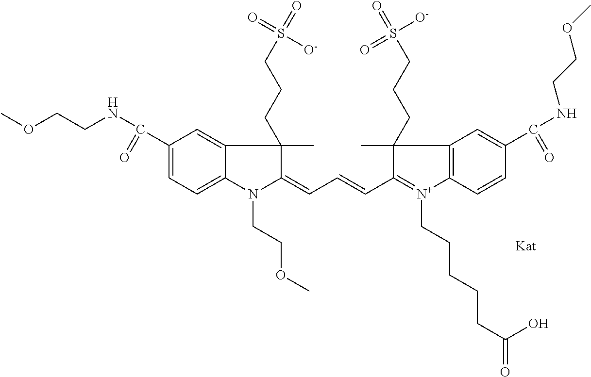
C1(C(=O)NCCOC)=CC=C2C(=C1)C(C)(CCCS(=O)([O-])=O)C(=CC=CC1=[N+](CCCCCC(=O)O)C3=C(C=C(C(=O)NCCOC)C=C3)C1(C)CCCS([O-])(=O)=O)N2CCOC
